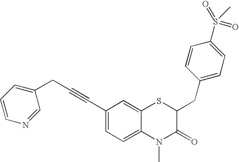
C1(C#CCC2=CC=CN=C2)=CC=C2C(=C1)SC(CC1=CC=C(S(C)(=O)=O)C=C1)C(=O)N2C
